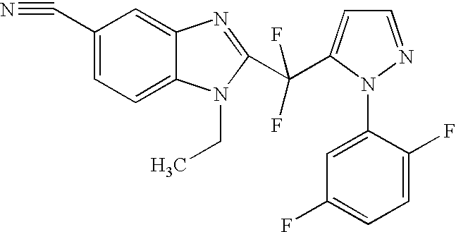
C1(C#N)=CC=C2C(=C1)N=C(C(C1=CC=NN1C1=CC(F)=CC=C1F)(F)F)N2CC
